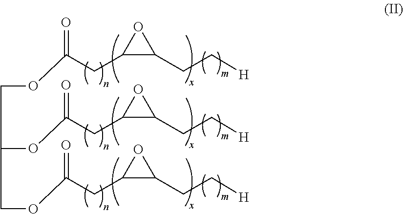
C1(CC(OCC(OC(CC2C(CC[H])O2)=O)COC(CC2C(CC[H])O2)=O)=O)C(CC[H])O1
